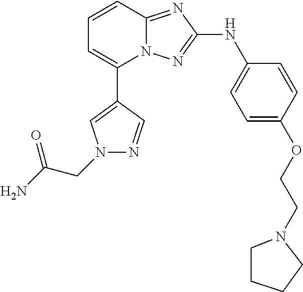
C1=CC2=NC(NC3=CC=C(OCCN4CCCC4)C=C3)=NN2C(C2=CN(CC(N)=O)N=C2)=C1
